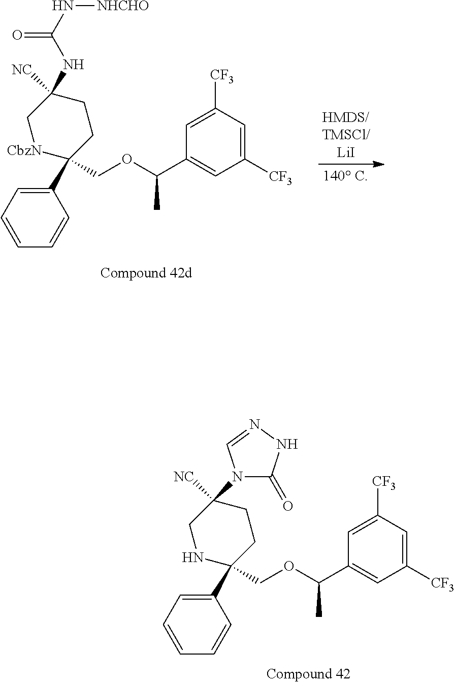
C1=CC=C(C2(COC(C3=CC([CF3])=CC([CF3])=C3)C)CCC(NC(N[NHCHO])=O)([NC])C[CbzN]2)C=C1.C1=CC=C(C2(COC(C3=CC([CF3])=CC([CF3])=C3)C)CCC([NC])(N3C(=O)NN=C3)CN2)C=C1
